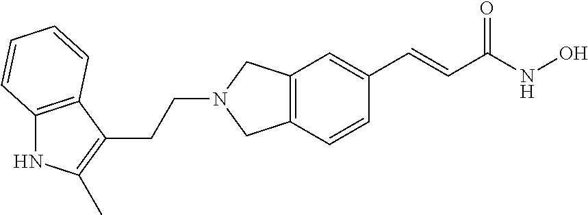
C12=C(C=CC(C=CC(NO)=O)=C1)CN(CCC1=C(C)NC3=C1C=CC=C3)C2
